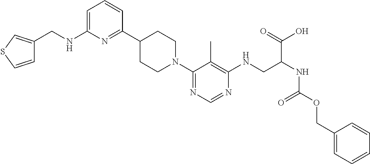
C1=CSC=C1CNC1=CC=CC(C2CCN(C3=NC=NC(NCC(NC(OCC4=CC=CC=C4)=O)C(=O)O)=C3C)CC2)=N1
